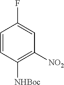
C1=CC([NHBoc])=C([NO2])C=C1F
